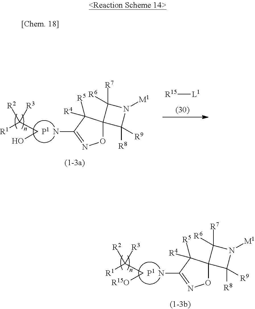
[P1].C(C([R1])([R2])[R3])O.NC1=NOC2(C1([R4])[R5])C([R8])([R9])N([M1])C2([R7])[R6].[R15][L1].[P1].C(C([R1])([R2])[R3])[R15O].NC1=NOC2(C1([R4])[R5])C([R8])([R9])N([M1])C2([R7])[R6]
